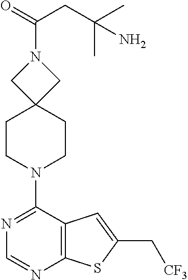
C12=C(C(N3CCC4(CC3)CN(C(CC(C)(C)N)=O)C4)=NC=N1)C=C(C[CF3])S2
